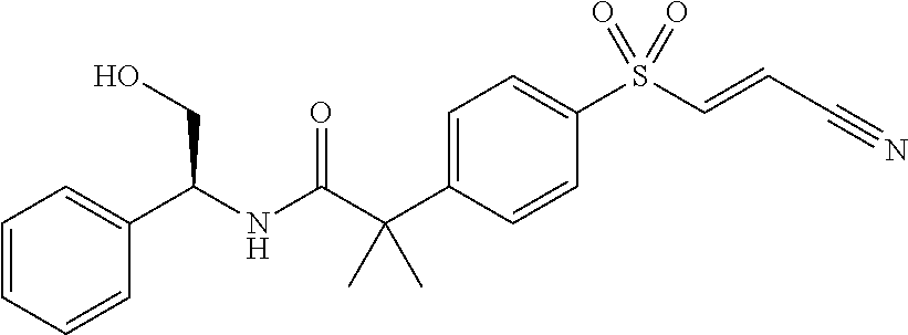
N(C(C(C1=CC=C(S(C=CC#N)(=O)=O)C=C1)(C)C)=O)C(C1=CC=CC=C1)CO
